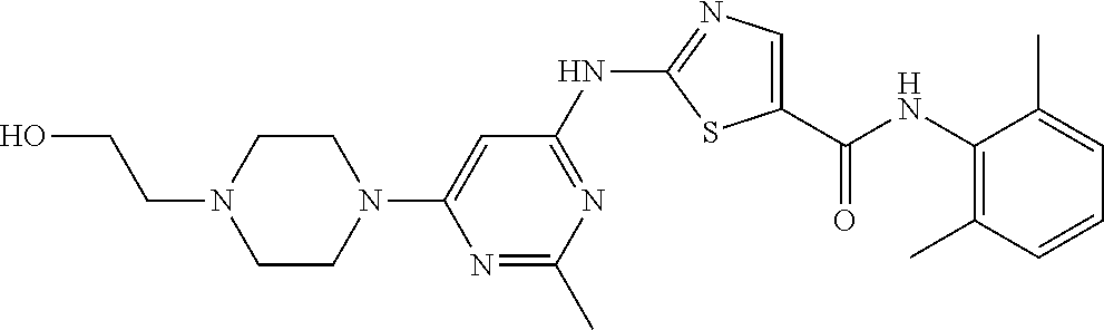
C1(C(=O)NC2=C(C)C=CC=C2C)=CN=C(NC2=NC(C)=NC(N3CCN(CCO)CC3)=C2)S1
